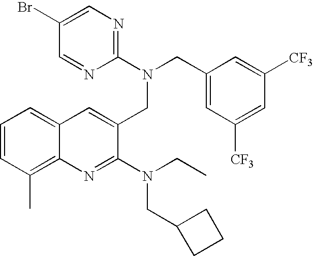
C12=C(C)C=CC=C1C=C(CN(CC1=CC([CF3])=CC([CF3])=C1)C1=NC=C(Br)C=N1)C(N(CC)CC1CCC1)=N2
